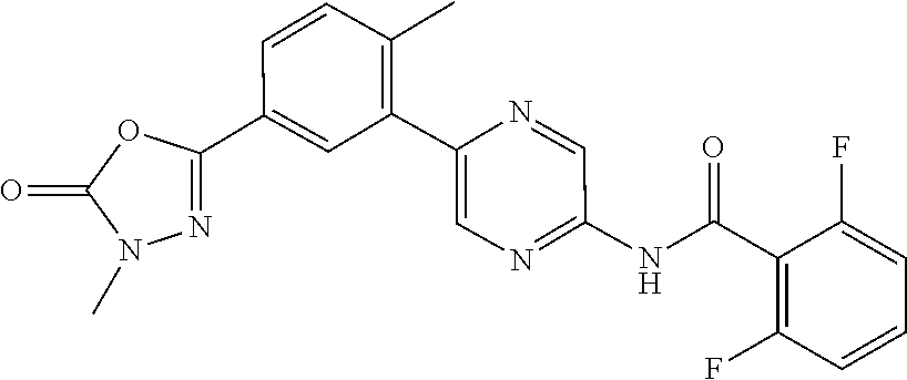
C1(C2=CC(C3=CN=C(NC(C4=C(F)C=CC=C4F)=O)C=N3)=C(C)C=C2)=NN(C)C(=O)O1
